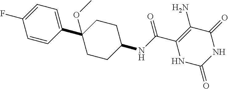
C1(C2=CC=C(F)C=C2)(OC)CCC(NC(C2=C(N)C(=O)NC(=O)N2)=O)CC1
